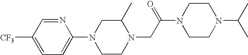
N1(C2=CC=C([CF3])C=N2)CCN(CC(N2CCN(C(C)C)CC2)=O)C(C)C1
